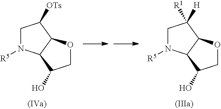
C1N([R5])C2C(C1[OTs])OCC2O.C1N([R5])C2C(C1([H])[R1])OCC2O
